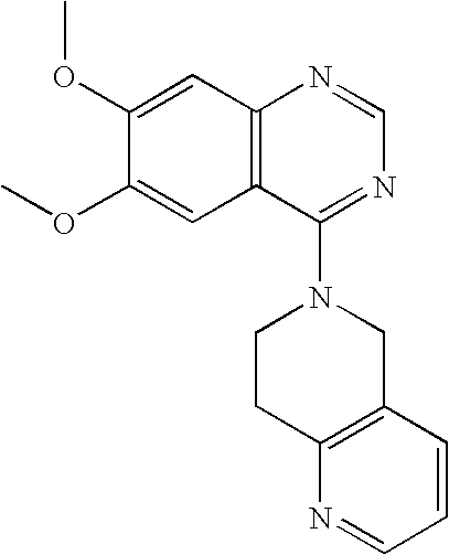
C12=C(C(N3CCC4=C(C3)C=CC=N4)=NC=N1)C=C(OC)C(OC)=C2
